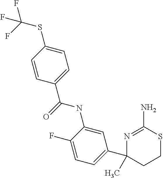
N1=C(N)SCCC1(C1=CC=C(F)C(NC(C2=CC=C(SC(F)(F)F)C=C2)=O)=C1)C
